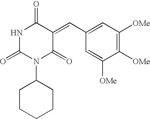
N1C(=O)N(C2CCCCC2)C(=O)C(=CC2=CC([OMe])=C([OMe])C([OMe])=C2)C1=O
